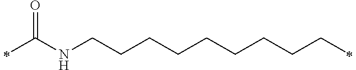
C(NCCCCCCCCCC)(=O)C
